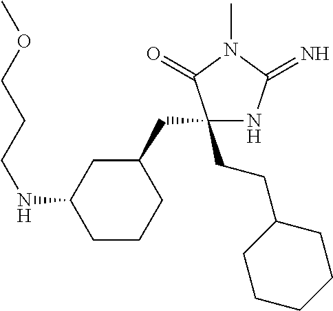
C1(CCC2CCCCC2)(CC2CC(NCCCOC)CCC2)NC(=N)N(C)C1=O
